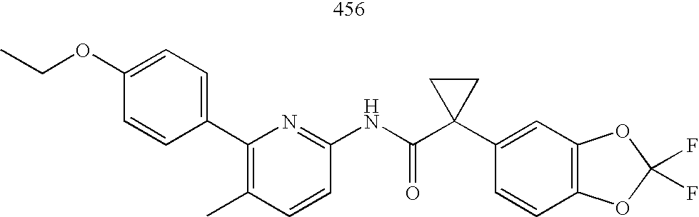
CCOC1=CC=C(C2=C(C)C=CC(NC(C3(C4=CC5=C(C=C4)OC(F)(F)O5)CC3)=O)=N2)C=C1
